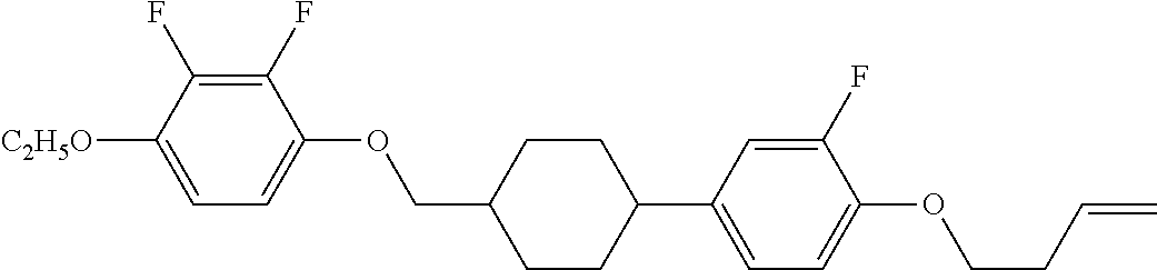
C1(F)=C(F)C([C2H5O])=CC=C1OCC1CCC(C2=CC=C(OCCC=C)C(F)=C2)CC1
